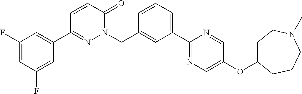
C1(F)=CC(C2=NN(CC3=CC(C4=NC=C(OC5CCN(C)CCC5)C=N4)=CC=C3)C(=O)C=C2)=CC(F)=C1
